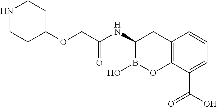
O(CC(NC1B(O)OC2=C(C1)C=CC=C2C(O)=O)=O)C1CCNCC1
